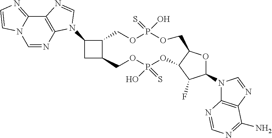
C12=C(N=CN3C1=NC=C3)N(C1CC3C1COP(=S)(O)OCC1OC(N4C5=C(N=C4)C(N)=NC=N5)C(F)C1OP(=S)(O)OC3)C=N2
